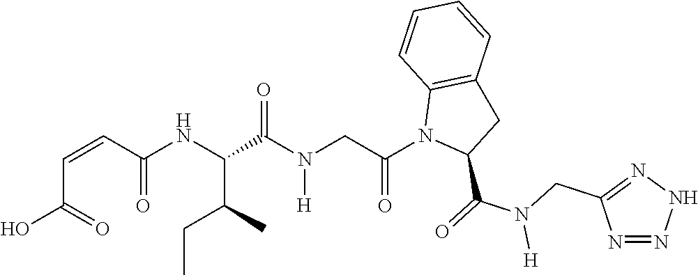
C(C(NC(C(N(CC(N1C(C(=O)N(CC2=NNN=N2)[H])CC2=C1C=CC=C2)=O)[H])=O)C(C)CC)=O)=CC(=O)O
